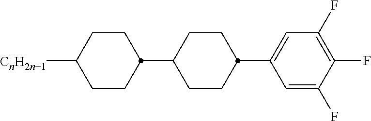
C1([CnH2n+1])CCC(C2CCC(C3=CC(F)=C(F)C(F)=C3)CC2)CC1
